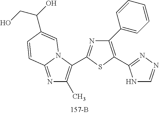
N1=C(C2=C(C)N=C3N2C=C(C(O)CO)C=C3)SC(C2=NN=CN2)=C1C1=CC=CC=C1
